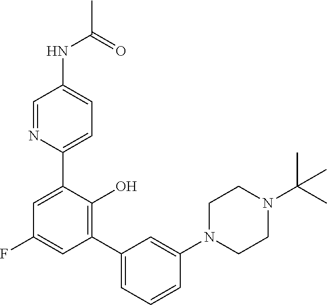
N1=CC(NC(=O)C)=CC=C1C1=CC(F)=CC(C2=CC=CC(N3CCN(C(C)(C)C)CC3)=C2)=C1O
